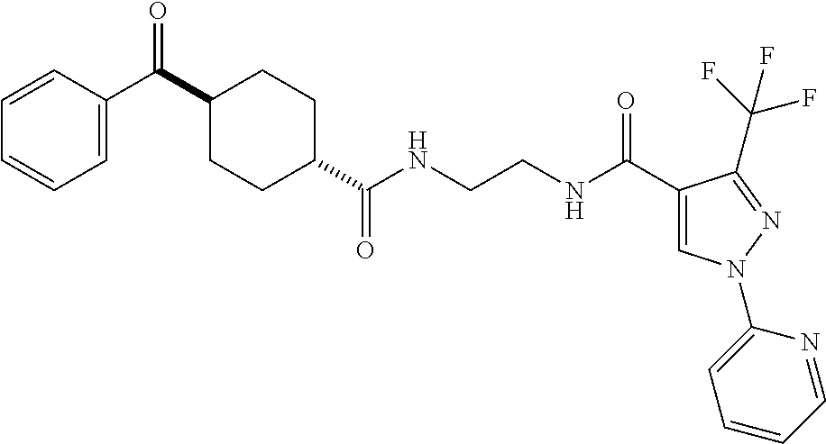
C1(C(C2=CC=CC=C2)=O)CCC(C(NCCNC(C2=CN(C3=CC=CC=N3)N=C2C(F)(F)F)=O)=O)CC1
